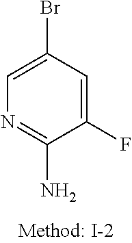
C1(F)=CC(Br)=CN=C1N
